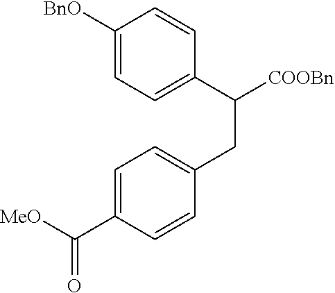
C1([BnO])=CC=C(C([COOBn])CC2=CC=C(C([MeO])=O)C=C2)C=C1
